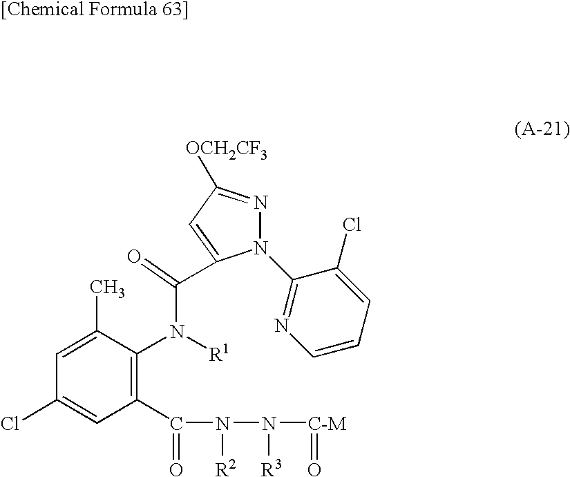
N1(C2=NC=CC=C2Cl)N=C([OCH2CF3])C=C1C(=O)N([R1])C1=C(C(=O)N([R2])N([R3])[C-M]=O)C=C(Cl)C=C1C
